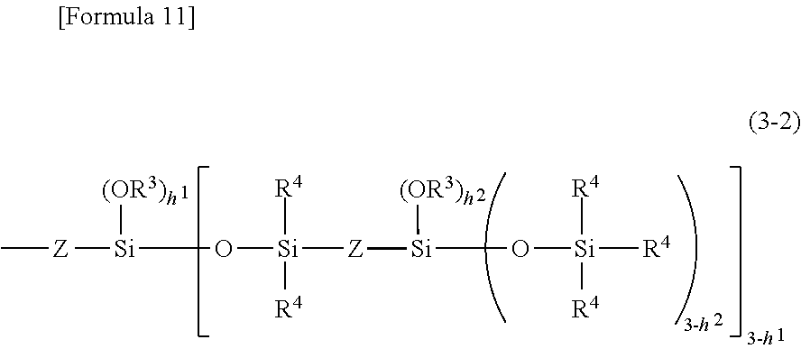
C[Z][Si](O[Si]([Z][Si](O[Si]([R4])([R4])[R4])[(OR3)h])([R4])[R4])[(OR3)h]
